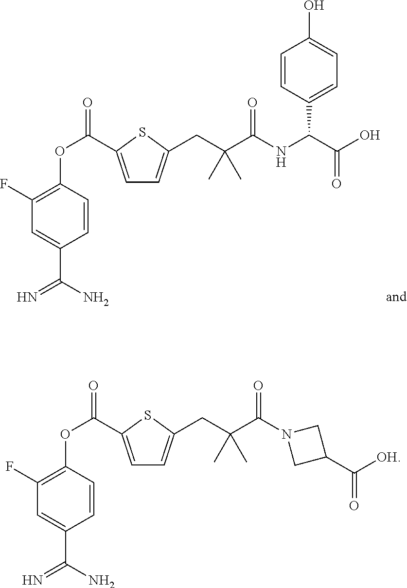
C1(F)=C(OC(=O)C2=CC=C(CC(C(NC(C(O)=O)C3=CC=C(O)C=C3)=O)(C)C)S2)C=CC(C(N)=N)=C1.C1(F)=C(OC(=O)C2=CC=C(CC(C(N3CC(C([OH])=O)C3)=O)(C)C)S2)C=CC(C(N)=N)=C1
